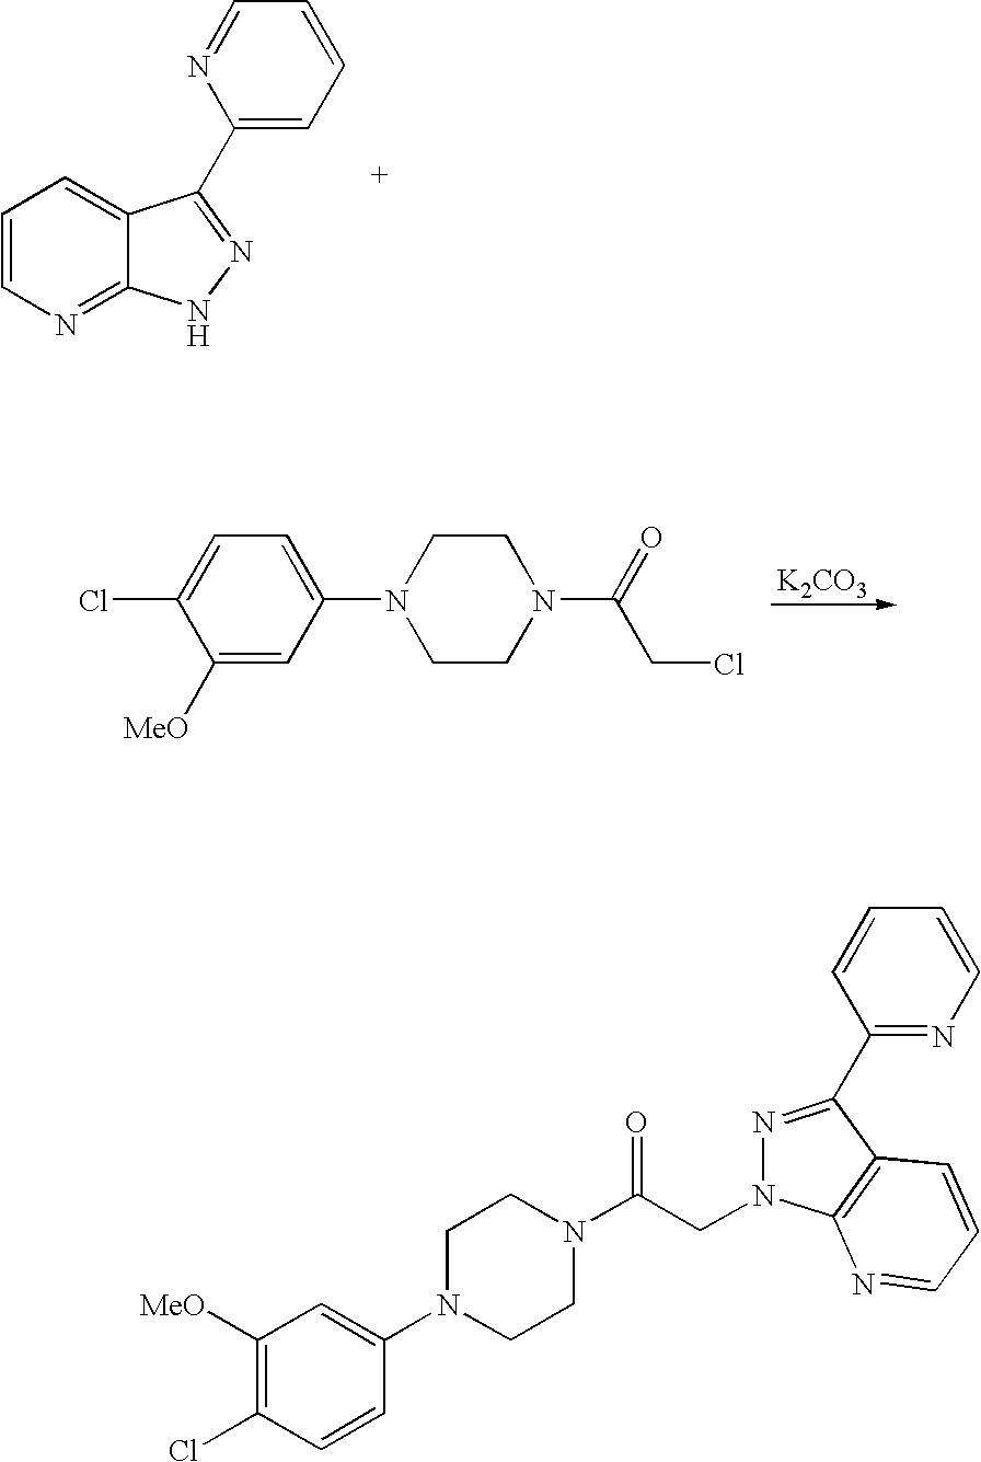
C1=CN=C2C(=C1)C(C1=CC=CC=N1)=NN2.[K2CO3].C1([MeO])=CC(N2CCN(C(=O)CCl)CC2)=CC=C1Cl.C1([MeO])=C(Cl)C=CC(N2CCN(C(CN3N=C(C4=NC=CC=C4)C4=C3N=CC=C4)=O)CC2)=C1
